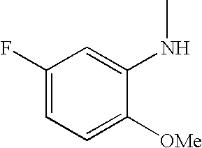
C1([OMe])=CC=C(F)C=C1NC
